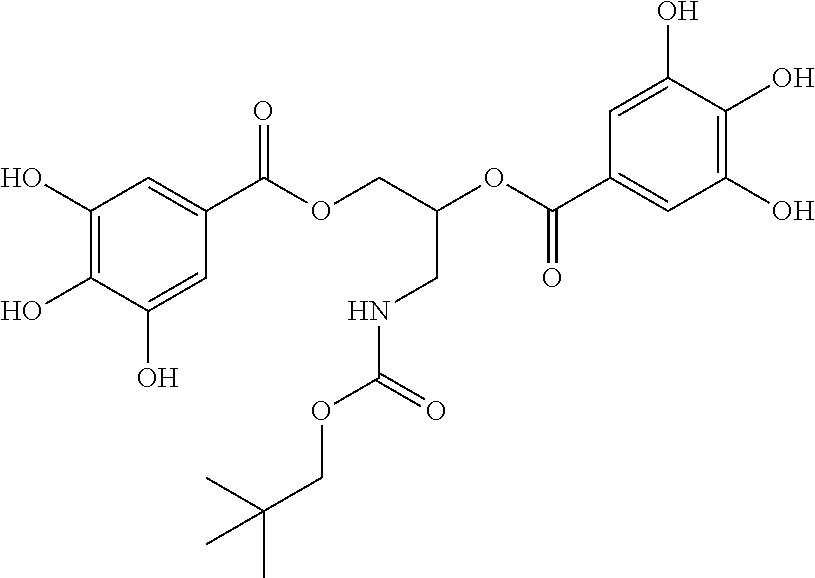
C1(O)=C(O)C(O)=CC(C(OCC(OC(C2=CC(O)=C(O)C(O)=C2)=O)CNC(OCC(C)(C)C)=O)=O)=C1
